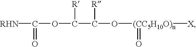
[RHN]C(OC(C(O[(CC5H10O)n]([X])=O)[R])[R])=O
